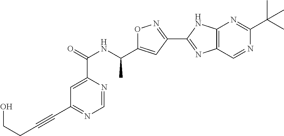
C1=NC(C(=O)NC(C2=CC(C3=NC4=C(N3)N=C(C(C)(C)C)N=C4)=NO2)C)=CC(C#CCCO)=N1
